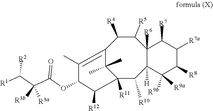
C12([R11])C([R10])C3([H])C([R6])(C([R5])C([R4])C(=C(C)C(OC(C(C([R1])[R2])([R3a])[R3b])=O)C1[R12])C2(C)C)C([R7])C([R7a])C([R8])C3([R9a])[R9b]
